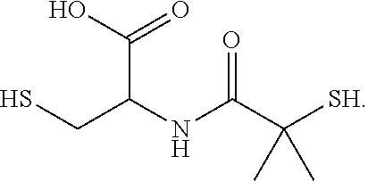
SCC(NC(C([SH])(C)C)=O)C(O)=O
